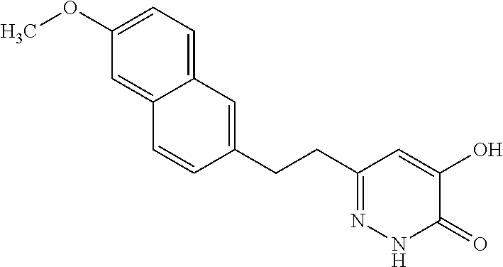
C1(CCC2=NNC(=O)C(O)=C2)=CC2=CC=C(OC)C=C2C=C1
